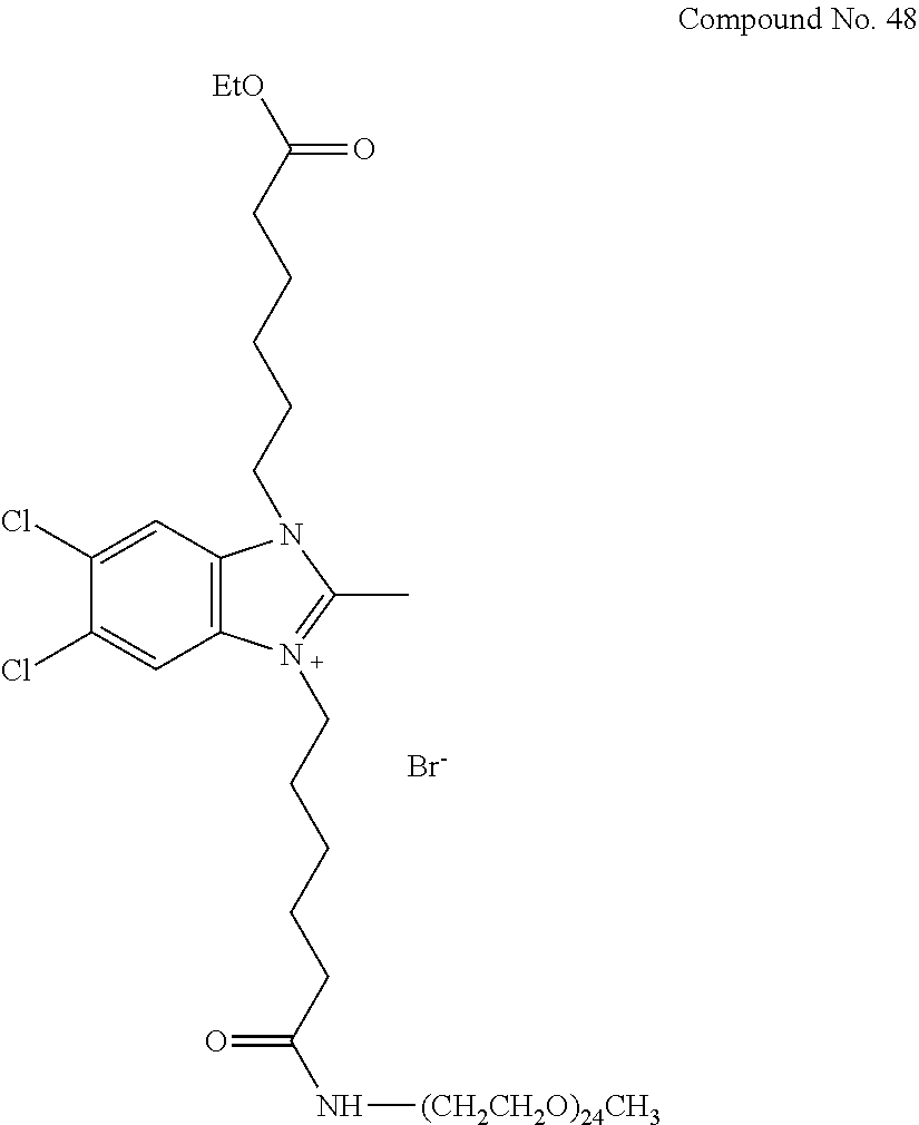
[Br-].C1(Cl)=CC2=C(C=C1Cl)N(CCCCCC(N[(CH2CH2O)24CH3])=O)=C(C)N2CCCCCC([EtO])=O
